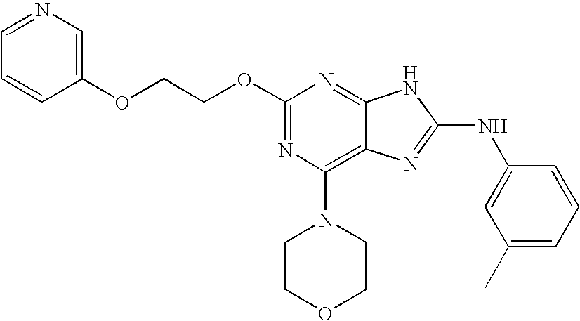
O(C1=NC(N2CCOCC2)=C2C(=N1)NC(NC1=CC(C)=CC=C1)=N2)CCOC1=CN=CC=C1
